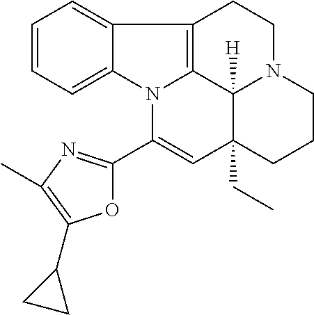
C1=CC=C2C(=C1)C1=C3N2C(C2=NC(C)=C(C4CC4)O2)=CC2(CC)C3([H])N(CC1)CCC2
